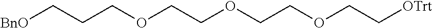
[BnO]CCCOCCOCCOCC[OTrt]
